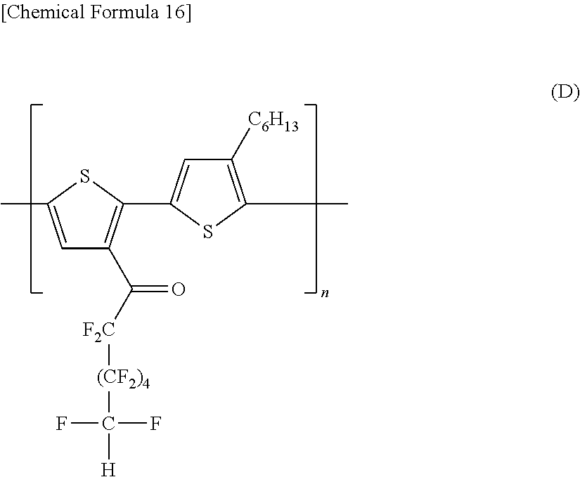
C1=C(C)SC(C2=CC([C6H13])=C(C)S2)=C1C([F2C][(CF2)4]C([H])(F)F)=O
